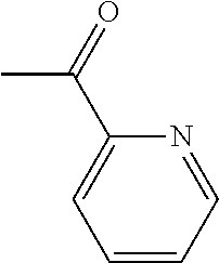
CC(C1=CC=CC=N1)=O
